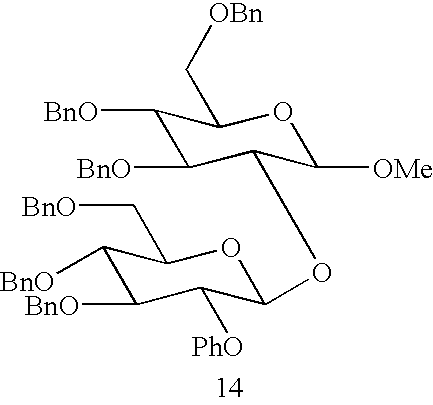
C1([BnO])C([BnO])C([PhO])C(OC2C([BnO])C([BnO])C(C[OBn])OC2[OMe])OC1C[BnO]
